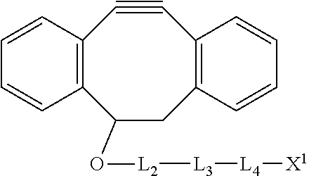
C1=CC2=C(C=C1)C(O[L2][L3][L4][X1])CC1=C(C#C2)C=CC=C1
